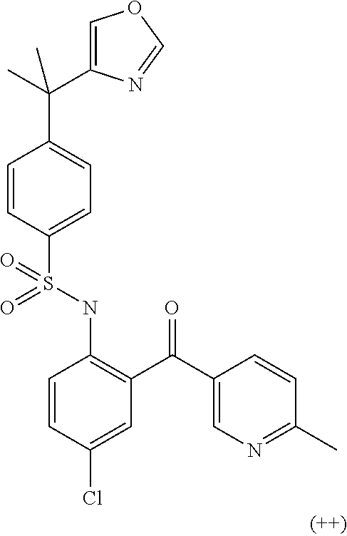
C1=CC(S(NC2=C(C(C3=CN=C(C)C=C3)=O)C=C(Cl)C=C2)(=O)=O)=CC=C1C(C)(C1=COC=N1)C
